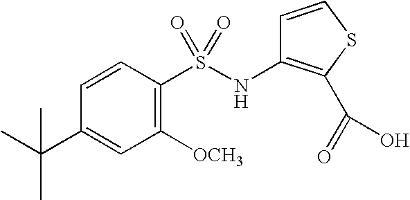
C1=CC(S(NC2=C(C(=O)O)SC=C2)(=O)=O)=C([OCH3])C=C1C(C)(C)C
